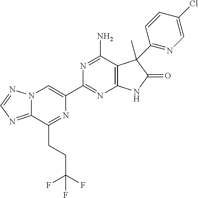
C12=NC=NN1C=C(C1=NC3=C(C(N)=N1)C(C)(C1=NC=C(Cl)C=C1)C(=O)N3)N=C2CCC(F)(F)F
